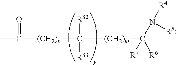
CC([(CH2)x]C([R32])([R33])[(CH2)m]C([R6])([R7])N([R4])[R5])=O
